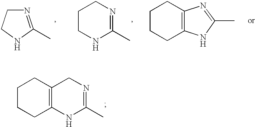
C1CCC2=C(C1)CN=C(C)N2.N1=C(C)NCC1.C1CNC(C)=NC1.C12=C(CCCC1)NC(C)=N2
